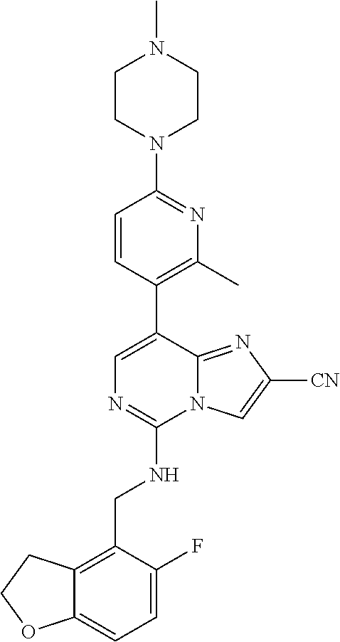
C1(N2CCN(C)CC2)=NC(C)=C(C2=CN=C(NCC3=C4C(=CC=C3F)OCC4)N3C2=NC([CN])=C3)C=C1
